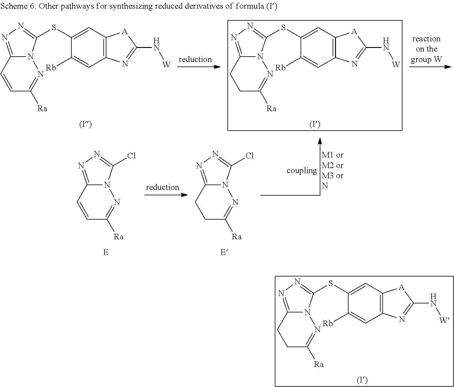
C12=C(C=C(SC3=NN=C4N3N=C([Ra])CC4)C([Rb])=C1)[A]C(N[W])=N2.C12=C(C=C(SC3=NN=C4N3N=C([Ra])C=C4)C([Rb])=C1)[A]C(N[W])=N2.C12=C(C=C(SC3=NN=C4N3N=C([Ra])CC4)C([Rb])=C1)[A]C(N[W])=N2.C1=CC2=NN=C(Cl)N2N=C1[Ra].C1C([Ra])=NN2C(=NN=C2Cl)C1
